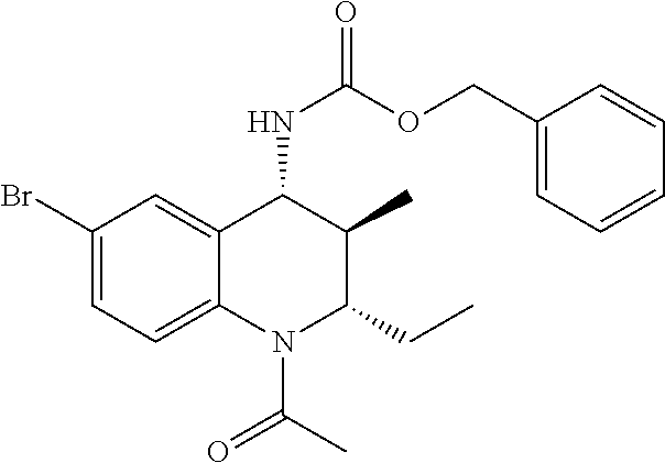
C1(Br)=CC=C2C(=C1)C(NC(=O)OCC1=CC=CC=C1)C(C)C(CC)N2C(C)=O
